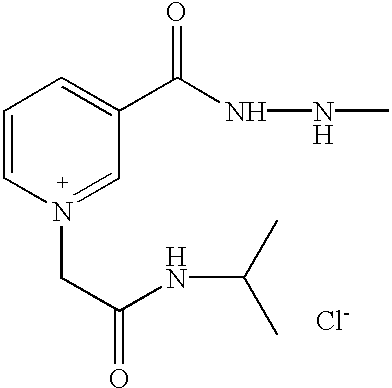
C1=C[N+](CC(=O)NC(C)C)=CC(C(NNC)=O)=C1.[Cl-]
